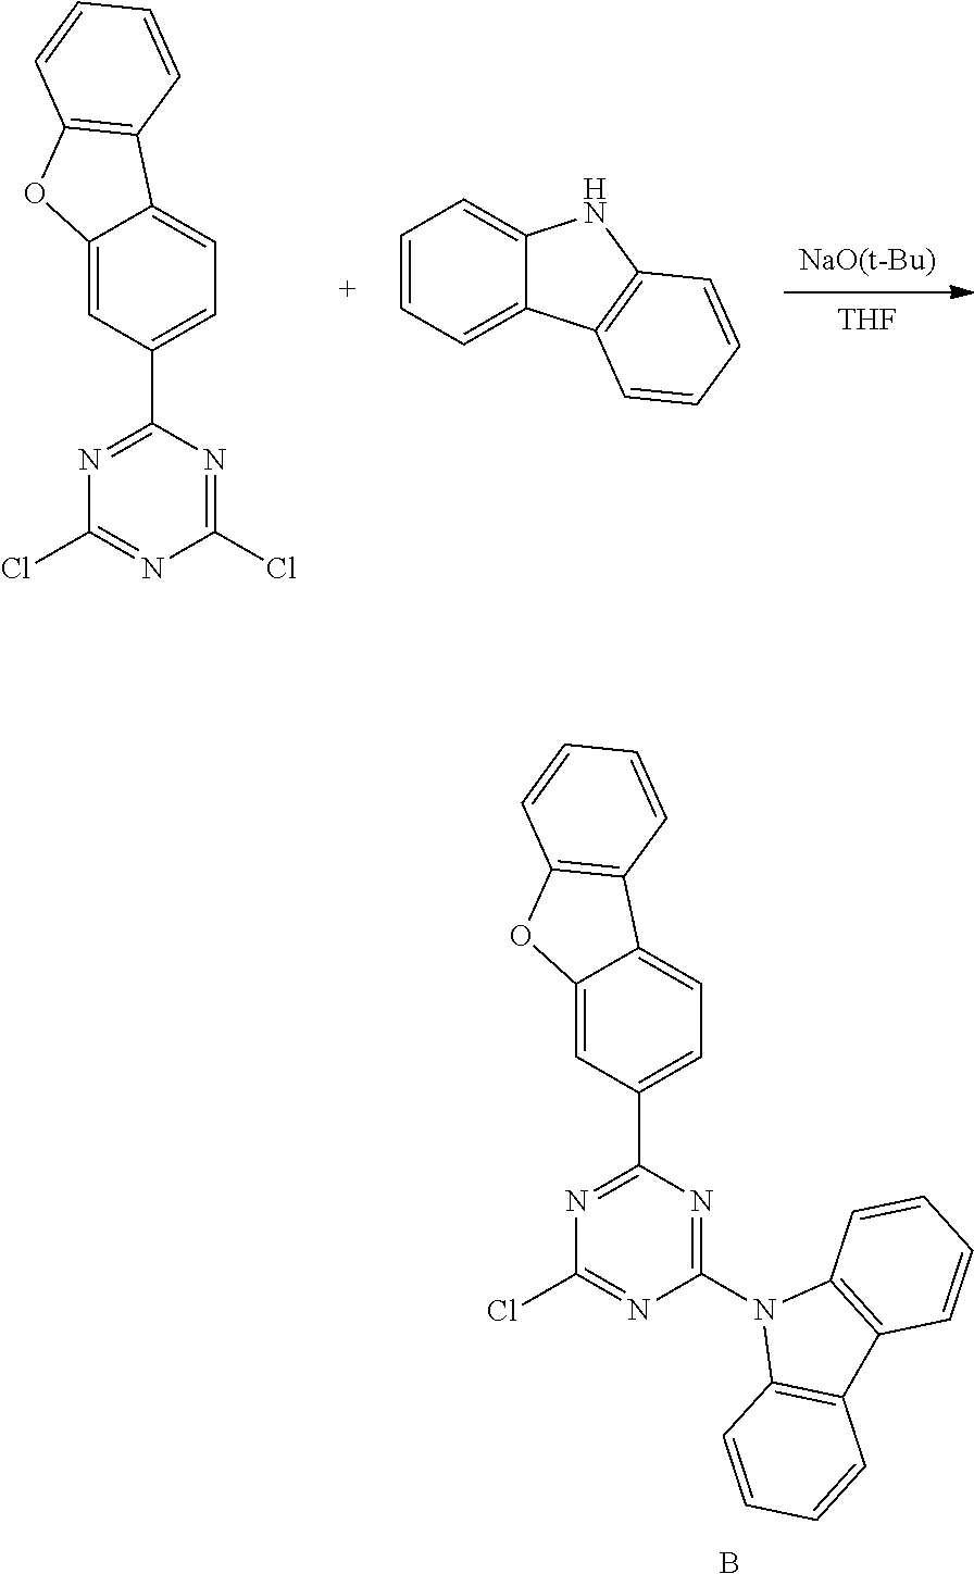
C1(C2=NC(Cl)=NC(N3C4=C(C5=C3C=CC=C5)C=CC=C4)=N2)=CC=C2C(=C1)OC1=C2C=CC=C1.B.[NaO(t-Bu)].[THF].C1(C2=NC(Cl)=NC(Cl)=N2)=CC=C2C(=C1)OC1=C2C=CC=C1.C1=CC=C2C(=C1)NC1=C2C=CC=C1
